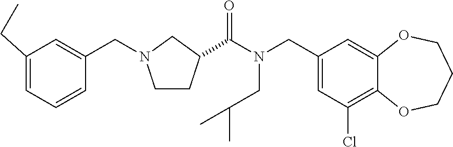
C1(CN(C(=O)C2CCN(CC3=CC(CC)=CC=C3)C2)CC(C)C)=CC(Cl)=C2C(=C1)OCCCO2
